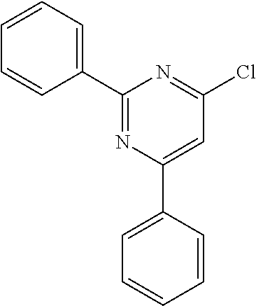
C1(C2=CC=CC=C2)=NC(C2=CC=CC=C2)=CC(Cl)=N1
